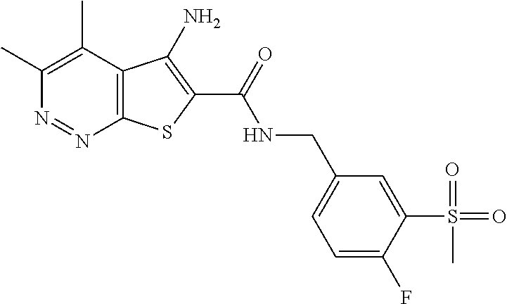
C1(C)=C(C)C2=C(N=N1)SC(C(=O)NCC1=CC=C(F)C(S(=O)(=O)C)=C1)=C2N
